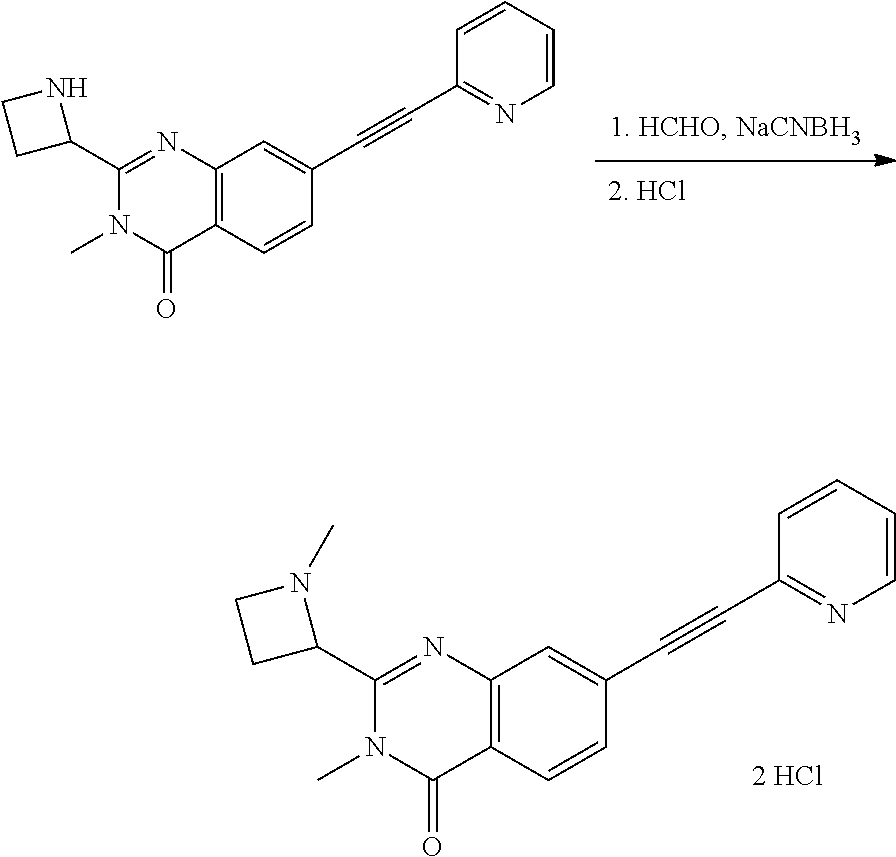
C1(C#CC2=CC3=C(C(=O)N(C)C(C4NCC4)=N3)C=C2)=NC=CC=C1.C1(C#CC2=CC3=C(C(=O)N(C)C(C4N(C)CC4)=N3)C=C2)=NC=CC=C1
